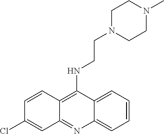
C1=CC=C2C(=C1)C(NCCN1CCN(C)CC1)=C1C(=N2)C=C(Cl)C=C1
